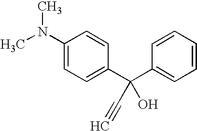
C1(N(C)C)=CC=C(C(C2=CC=CC=C2)(O)C#C)C=C1
